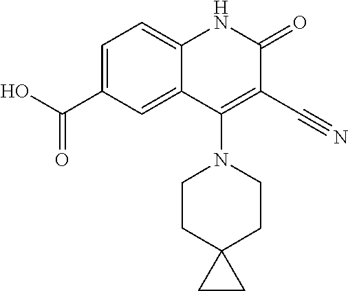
C1=C(C(O)=O)C=C2C(=C1)NC(=O)C(C#N)=C2N1CCC2(CC1)CC2
